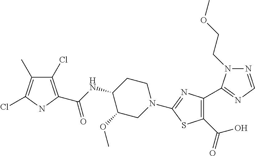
C1(Cl)=C(C(NC2C(OC)CN(C3=NC(C4=NC=NN4CCOC)=C(C(O)=O)S3)CC2)=O)NC(Cl)=C1C
